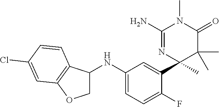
C1(NC2=CC=C(F)C(C3(C)C(C)(C)C(=O)N(C)C(N)=N3)=C2)COC2=C1C=CC(Cl)=C2
